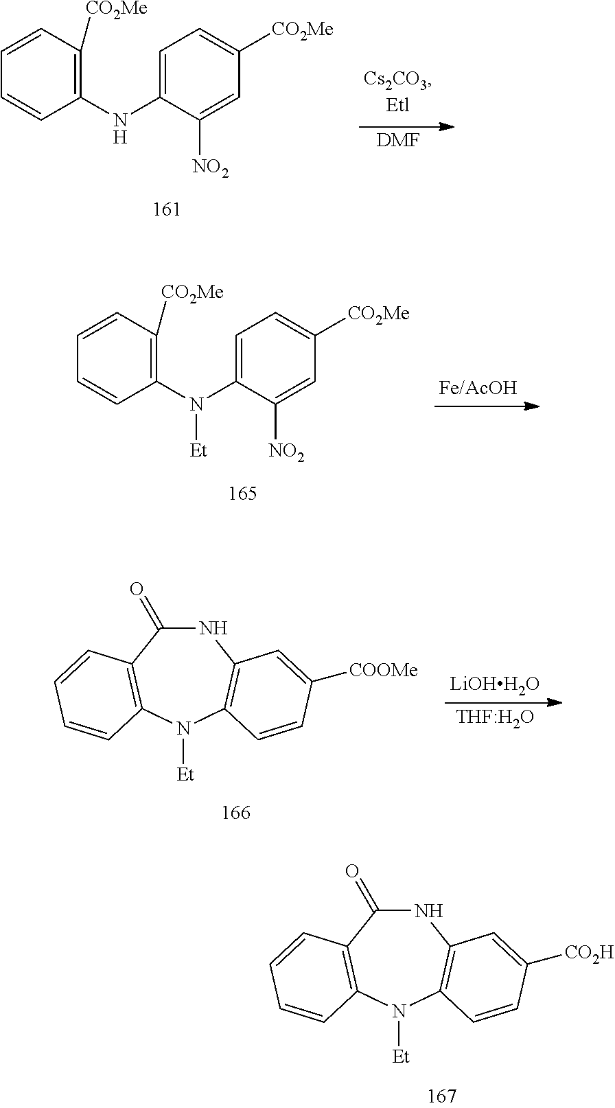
C1=CC([CO2Me])=C(N(C2=CC=C([CO2Me])C=C2[NO2])[Et])C=C1.N1C(=O)C2=C(N([Et])C3=C1C=C([CO2H])C=C3)C=CC=C2.C1=CC([CO2Me])=C(NC2=CC=C([CO2Me])C=C2[NO2])C=C1.[DMF].[LiOHH2O].[THF:H2O].N1C(=O)C2=C(N([Et])C3=C1C=C([COOMe])C=C3)C=CC=C2
